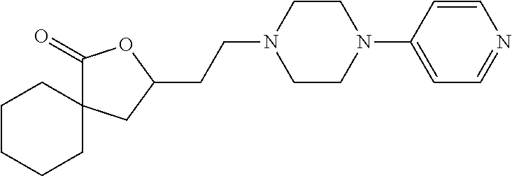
C1(=O)C2(CC(CCN3CCN(C4=CC=NC=C4)CC3)O1)CCCCC2
